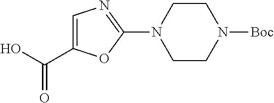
C1=C(C(O)=O)OC(N2CCN([Boc])CC2)=N1
